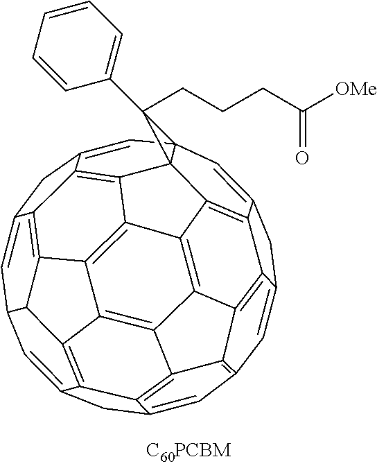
C1=C2CC3=CC45C=C6CC7=CC8=C9C%10=C%11C(=C8)CC8=CC1C1C(=C8%11)C8=C%10C%10=C%11C(=C6C7=C9%10)C4(C4=C3C2=C1C8=C%114)C5(CCCC([OMe])=O)C1=CC=CC=C1
